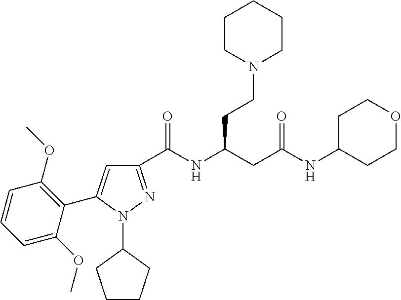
C1(C(NC(CC(NC2CCOCC2)=O)CCN2CCCCC2)=O)=NN(C2CCCC2)C(C2=C(OC)C=CC=C2OC)=C1
